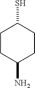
C1CC(N)CCC1S
